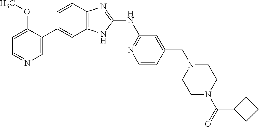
C1=C(C2=CC3=C(C=C2)N=C(NC2=NC=CC(CN4CCN(C(=O)C5CCC5)CC4)=C2)N3)C(OC)=CC=N1
